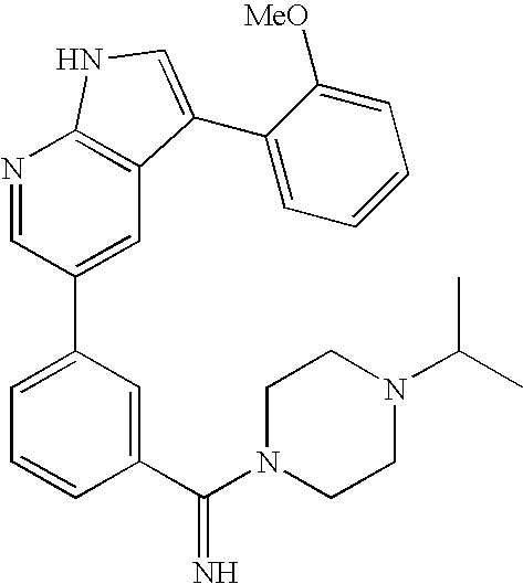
N1=CC(C2=CC=CC(C(N3CCN(C(C)C)CC3)=N)=C2)=CC2=C1NC=C2C1=CC=CC=C1[MeO]
